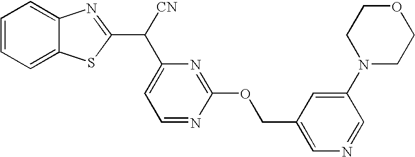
C1=CC=C2C(=C1)N=C(C([CN])C1=CC=NC(OCC3=CN=CC(N4CCOCC4)=C3)=N1)S2
